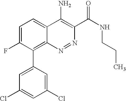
C1(Cl)=CC(C2=C3C(=CC=C2F)C(N)=C(C(=O)NCCC)N=N3)=CC(Cl)=C1
